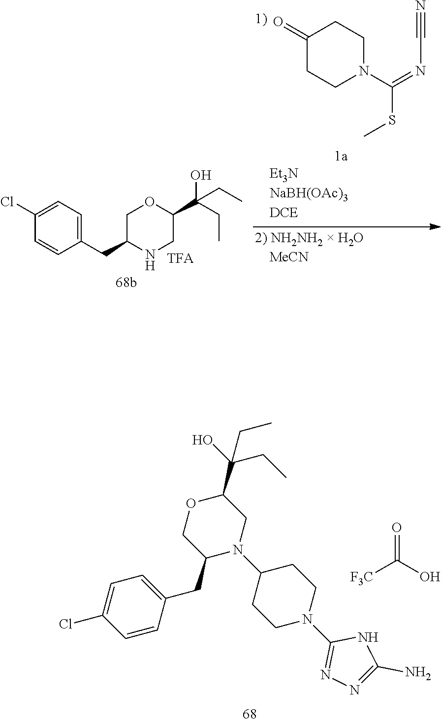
C1(Cl)=CC=C(CC2NCC(C(CC)(O)CC)OC2)C=C1.C1(=O)CCN(C(=NC#N)SC)CC1.C1=C(Cl)C=CC(CC2N(C3CCN(C4=NN=C(N)N4)CC3)CC(C(CC)(CC)O)OC2)=C1.C(=O)(O)[F3C]
